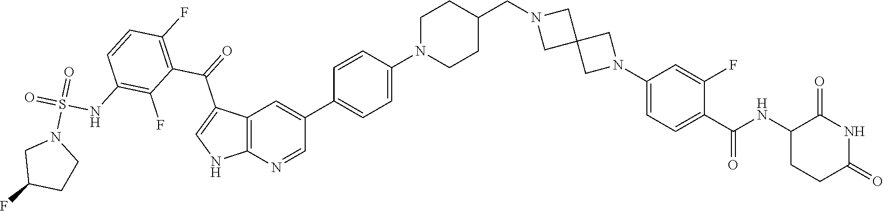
C12=C(N=CC(C3=CC=C(N4CCC(CN5CC6(C5)CN(C5=CC=C(C(=O)NC7CCC(=O)NC7=O)C(F)=C5)C6)CC4)C=C3)=C1)NC=C2C(=O)C1=C(F)C=CC(NS(=O)(=O)N2CC(F)CC2)=C1F
